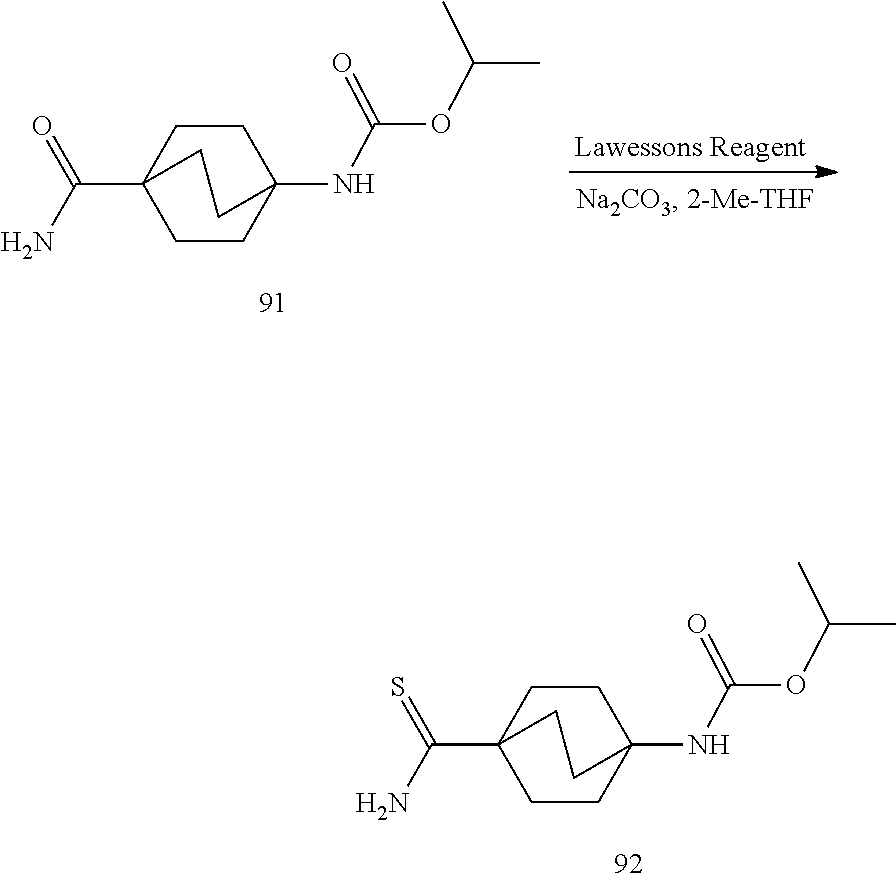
CC(C)OC(=O)NC12CCC(C(N)=S)(CC1)CC2.[Lawessons Reagent].CC(C)OC(=O)NC12CCC(C(N)=O)(CC1)CC2
